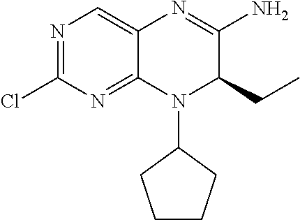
ClC1=NC=C2C(=N1)N(C1CCCC1)C(CC)C(N)=N2
